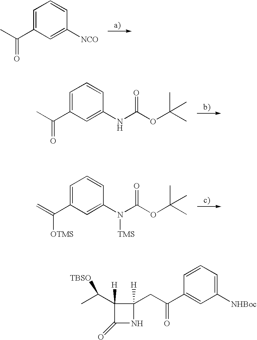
C(=O)(C)C1=CC=CC([NCO])=C1.C(=O)(C)C1=CC=CC(NC(OC(C)(C)C)=O)=C1.C([OTMS])(=C)C1=CC=CC(N(C(OC(C)(C)C)=O)[TMS])=C1.C1(=O)C([H])(C([TBSO])C)C([H])(CC(=O)C2=CC([NHBoc])=CC=C2)N1
